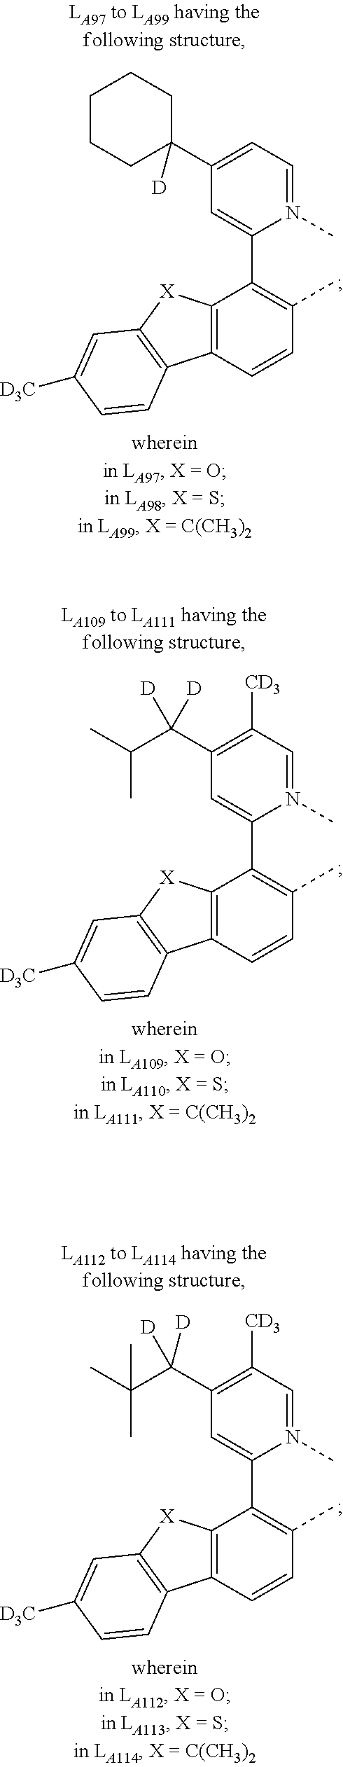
C1=C(C2([D])CCCCC2)C=C(C2=C(C)C=CC3=C2[X]C2=C3C=CC([D3C])=C2)N(C)=C1.C1([CD3])=C(C(C(C)C)([D])[D])C=C(C2=C(C)C=CC3=C2[X]C2=C3C=CC([D3C])=C2)N(C)=C1.C1([CD3])=C(C(C(C)(C)C)([D])[D])C=C(C2=C(C)C=CC3=C2[X]C2=C3C=CC([D3C])=C2)N(C)=C1
